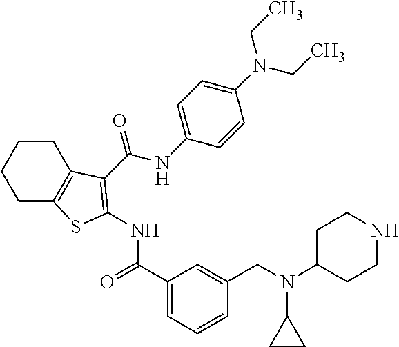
C1CC2=C(CC1)SC(NC(=O)C1=CC=CC(CN(C3CC3)C3CCNCC3)=C1)=C2C(NC1=CC=C(N(CC)CC)C=C1)=O
